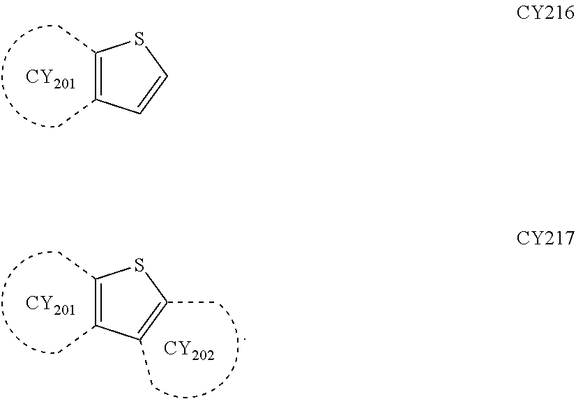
[CY201].C1(C)=C(C)C=CS1.[CY201].[CY202].C1(C)=C(C)C(C)=C(C)S1
